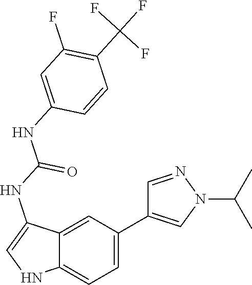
C1(C2=CC=C3C(=C2)C(NC(NC2=CC(F)=C(C(F)(F)F)C=C2)=O)=CN3)=CN(C(C)C)N=C1
